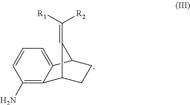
C1(N)=C2C3CCC(C2=CC=C1)C3=C([R1])[R2]
